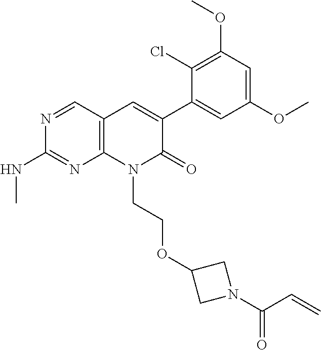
C1(NC)=NC2=C(C=C(C3=CC(OC)=CC(OC)=C3Cl)C(=O)N2CCOC2CN(C(C=C)=O)C2)C=N1
